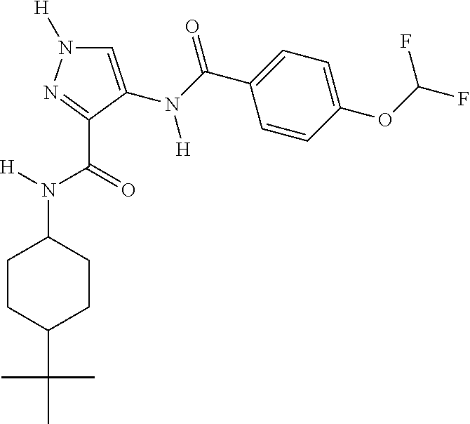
C1=C(N([H])C(=O)C2=CC=C(OC(F)F)C=C2)C(C(N([H])C2CCC(C(C)(C)C)CC2)=O)=NN1[H]
